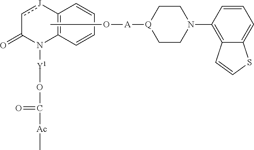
C1=CC=CC2=C1N([Y1]OC(=O)[Ac]C)C(=O)c[J]2.CO[A][Q]1CCN(C2=C3C(=CC=C2)SC=C3)CC1
